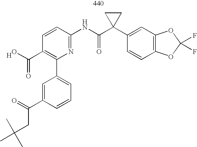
C1=CC(NC(C2(C3=CC4=C(C=C3)OC(F)(F)O4)CC2)=O)=NC(C2=CC=CC(C(=O)CC(C)(C)C)=C2)=C1C(O)=O.[H]
